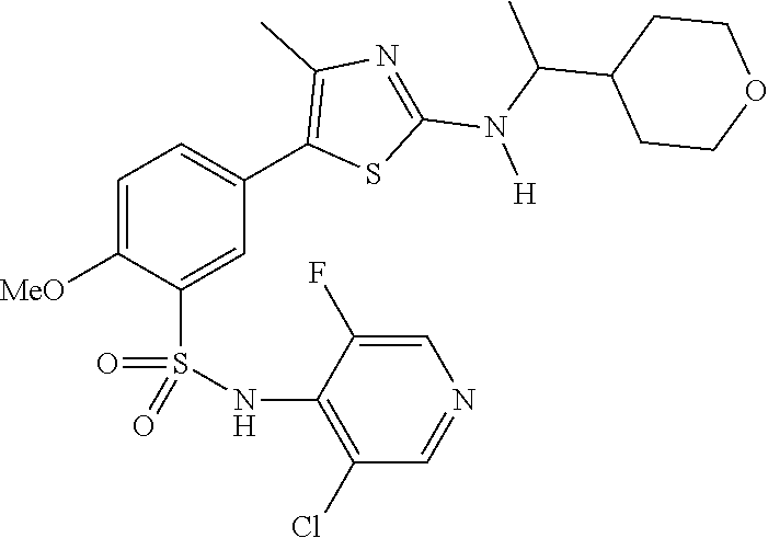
C1=C([MeO])C(S(NC2=C(Cl)C=NC=C2F)(=O)=O)=CC(C2=C(C)N=C(N(C(C)C3CCOCC3)[H])S2)=C1
